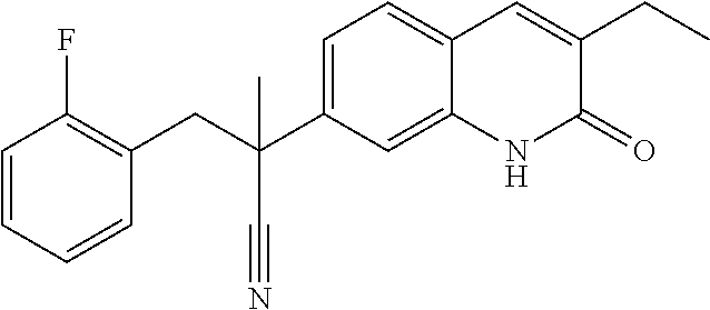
C1=CC=CC(F)=C1CC(C#N)(C1=CC=C2C(=C1)NC(=O)C(CC)=C2)C
